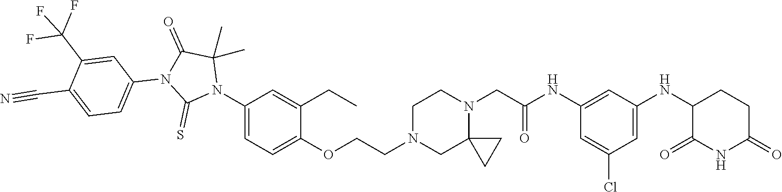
C1=C(Cl)C=C(NC2C(=O)NC(=O)CC2)C=C1NC(CN1CCN(CCOC2=CC=C(N3C(C)(C)C(=O)N(C4=CC=C(C#N)C(C(F)(F)F)=C4)C3=S)C=C2CC)CC12CC2)=O
